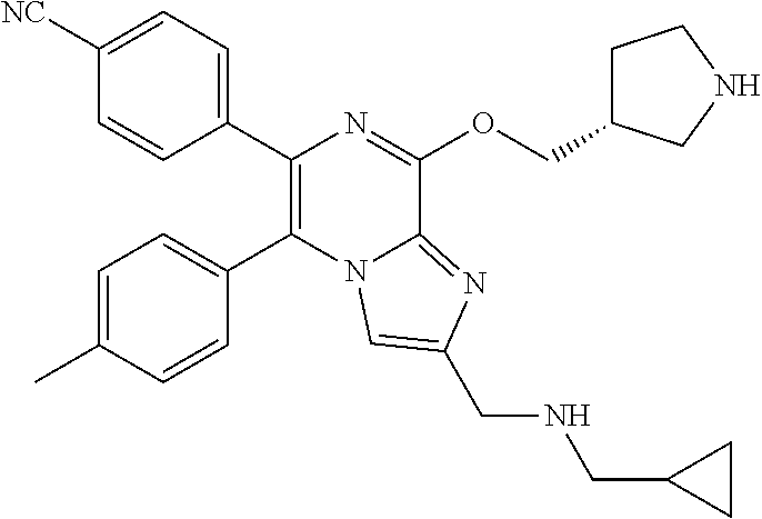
C1([NC])=CC=C(C2=C(C3=CC=C(C)C=C3)N3C(=NC(CNCC4CC4)=C3)C(OCC3CCNC3)=N2)C=C1
